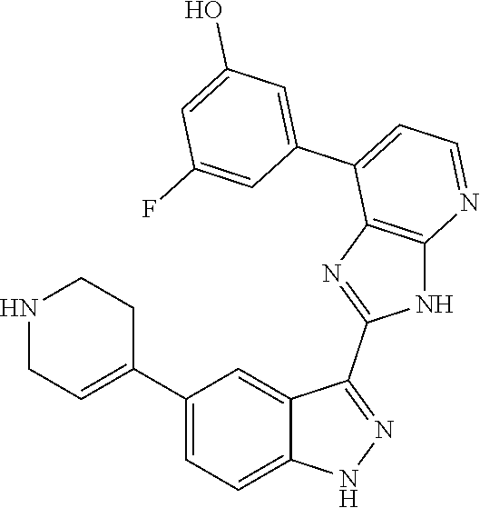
C1(C2=CC=C3C(=C2)C(C2=NC4=C(N2)N=CC=C4C2=CC(O)=CC(F)=C2)=NN3)=CCNCC1
